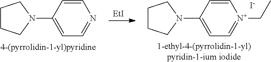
C1CCN(C2=CC=NC=C2)C1.[EtI].C1CCN(C2=CC=[N+](CC)C=C2)C1.[I-]
